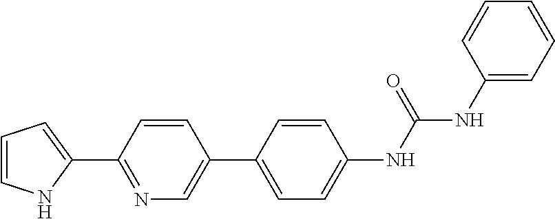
C1=CNC(C2=NC=C(C3=CC=C(NC(NC4=CC=CC=C4)=O)C=C3)C=C2)=C1
